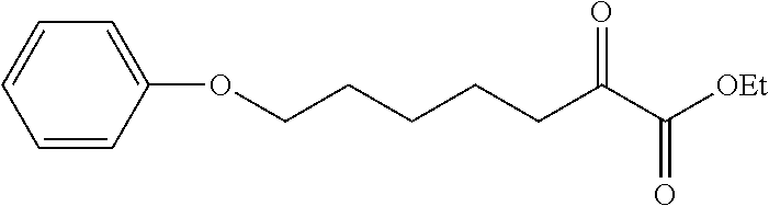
C(CCCCC(=O)C(=O)[OEt])OC1=CC=CC=C1
